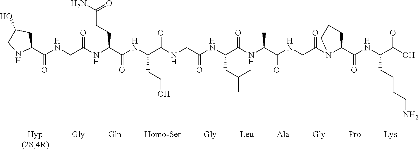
C1(C(NCC(NC(C(NC(C(NCC(NC(C(NC(C(NCC(N2C(C(NC(C(O)=O)CCCCN)=O)CCC2)=O)=O)C)=O)CC(C)C)=O)=O)CCO)=O)CCC(N)=O)=O)=O)CC(O)CN1
